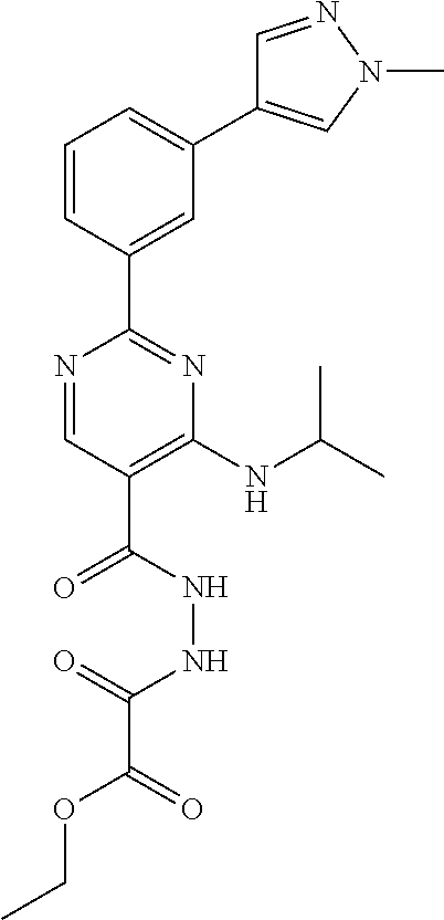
C1=CC(C2=NC(NC(C)C)=C(C(NNC(=O)C(=O)OCC)=O)C=N2)=CC(C2=CN(C)N=C2)=C1
